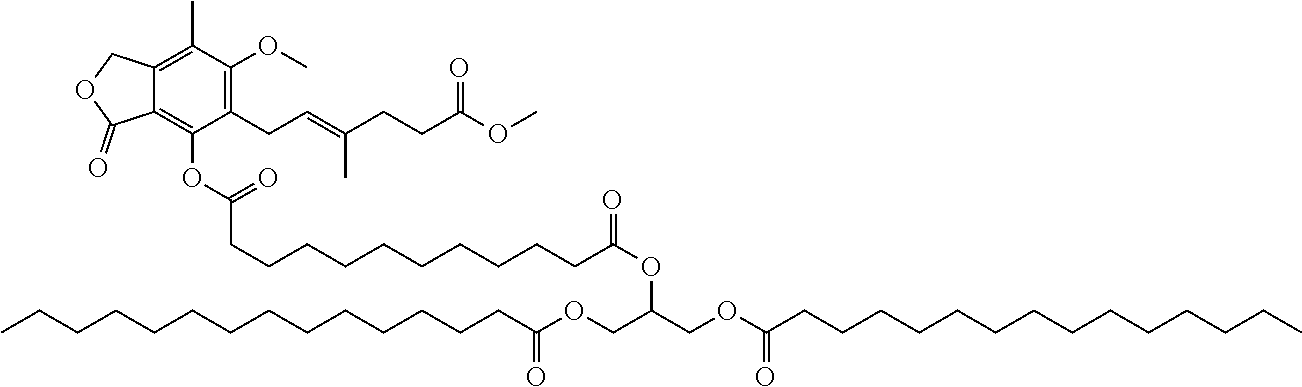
C12=C(OC(=O)CCCCCCCCCCC(OC(COC(CCCCCCCCCCCCCC)=O)COC(CCCCCCCCCCCCCC)=O)=O)C(CC=C(CCC(=O)OC)C)=C(OC)C(C)=C1COC2=O
